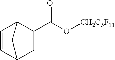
O(C(C1CC2C=CC1C2)=O)[CH2C5F11]
